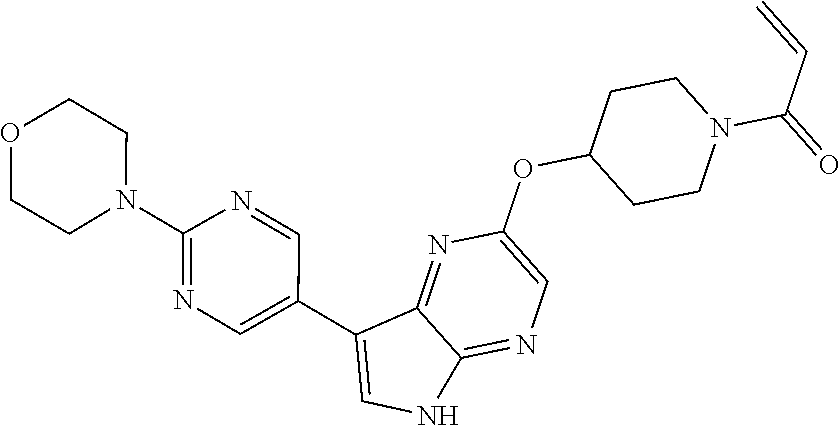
O(C1CCN(C(C=C)=O)CC1)C1=CN=C2C(=N1)C(C1=CN=C(N3CCOCC3)N=C1)=CN2
